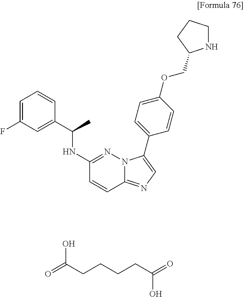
C1=C(F)C=C(C(C)NC2=NN3C(=NC=C3C3=CC=C(OCC4NCCC4)C=C3)C=C2)C=C1.O=C(CCCCC(=O)O)O
